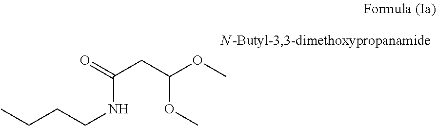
CCCCNC(CC(OC)OC)=O
